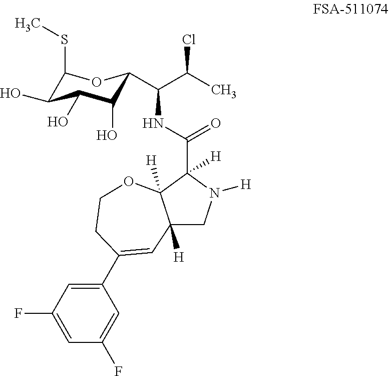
C1(SC)C(O)C(O)C(O)C(C(C(C)Cl)NC(C2([H])C3([H])C([H])(CN2[H])C=C(C2=CC(F)=CC(F)=C2)CCO3)=O)O1
